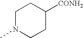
C1N(C)CCC([CONH2])C1
